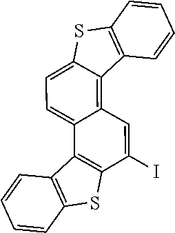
C12=C3C=C(I)C4=C(C3=CC=C1SC1=C2C=CC=C1)C1=C(S4)C=CC=C1
